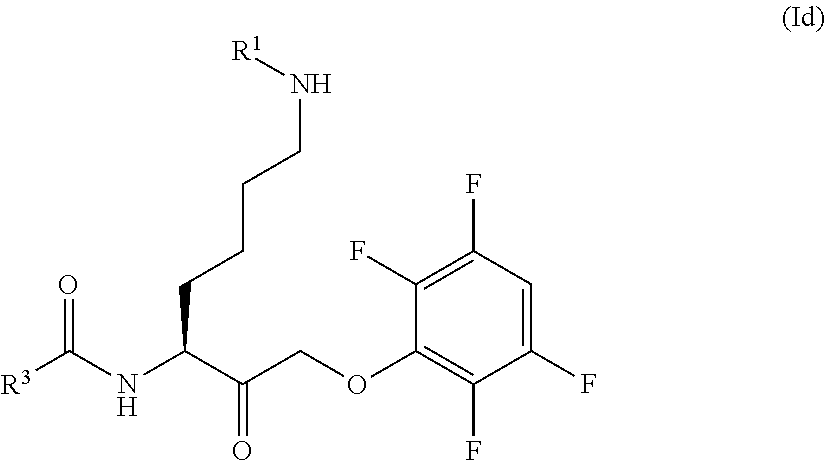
C(C(=O)COC1=C(F)C(F)=CC(F)=C1F)(NC([R3])=O)CCCCN[R1]
